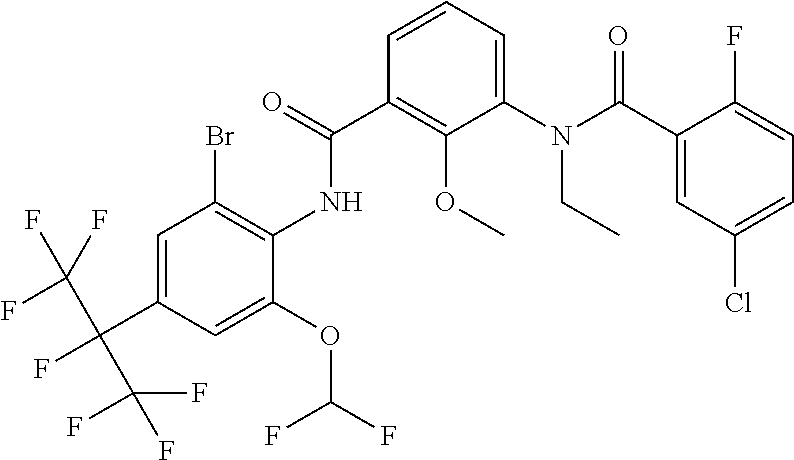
C1=CC=C(N(C(C2=CC(Cl)=CC=C2F)=O)CC)C(OC)=C1C(=O)NC1=C(Br)C=C(C(C(F)(F)F)(C(F)(F)F)F)C=C1OC(F)F
